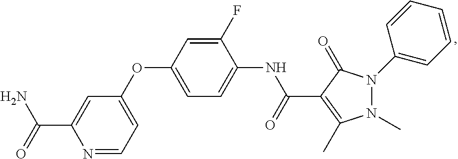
N1=CC=C(OC2=CC=C(NC(=O)C3=C(C)N(C)N(C4=CC=CC=C4)C3=O)C(F)=C2)C=C1C(=O)N
